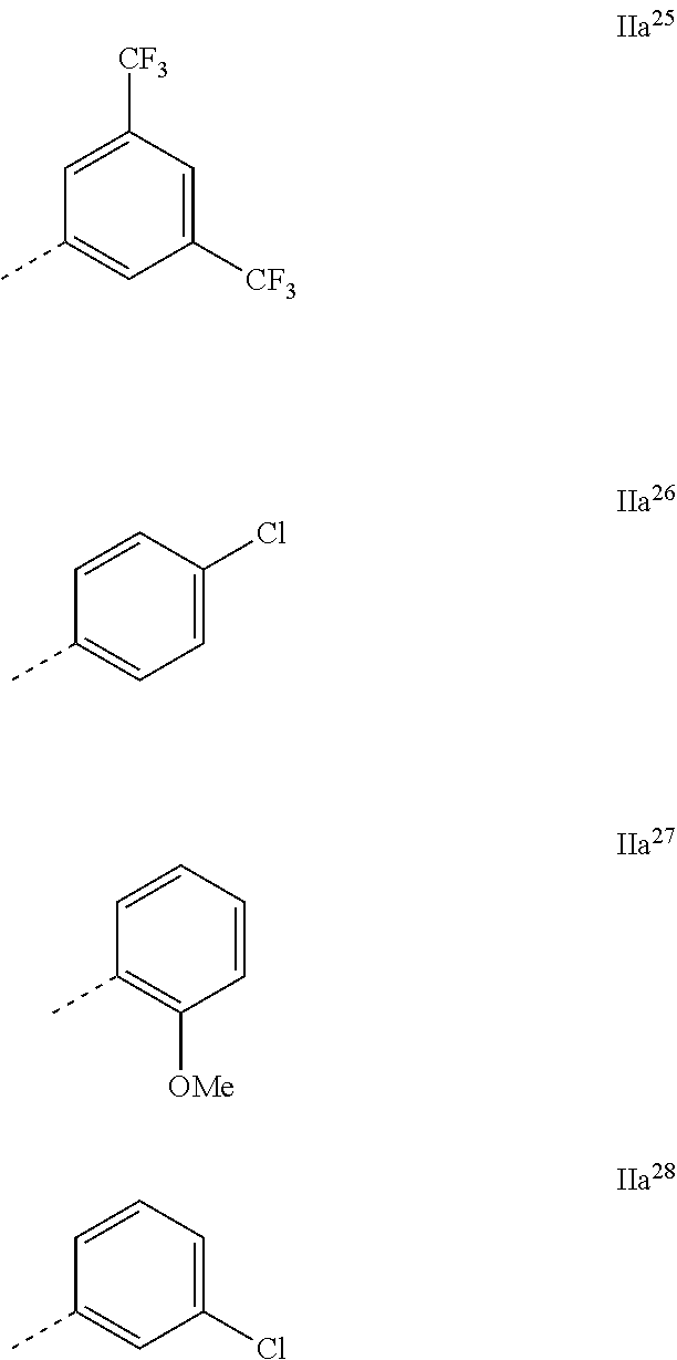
C1(C)=CC([CF3])=CC([CF3])=C1.C1(C)=CC=C(Cl)C=C1.C1(C)=C([OMe])C=CC=C1.C1(C)=CC(Cl)=CC=C1
